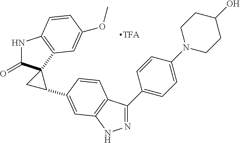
N1=C(C2=CC=C(N3CCC(O)CC3)C=C2)C2=C(N1)C=C(C1C3(C(=O)NC4=C3C=C(OC)C=C4)C1)C=C2
